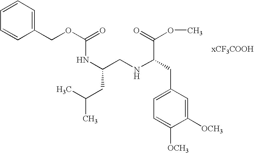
N(C(CNC(CC1=CC=C([OCH3])C([OCH3])=C1)C(=O)OC)CC(C)C)C(OCC1=CC=CC=C1)=O
